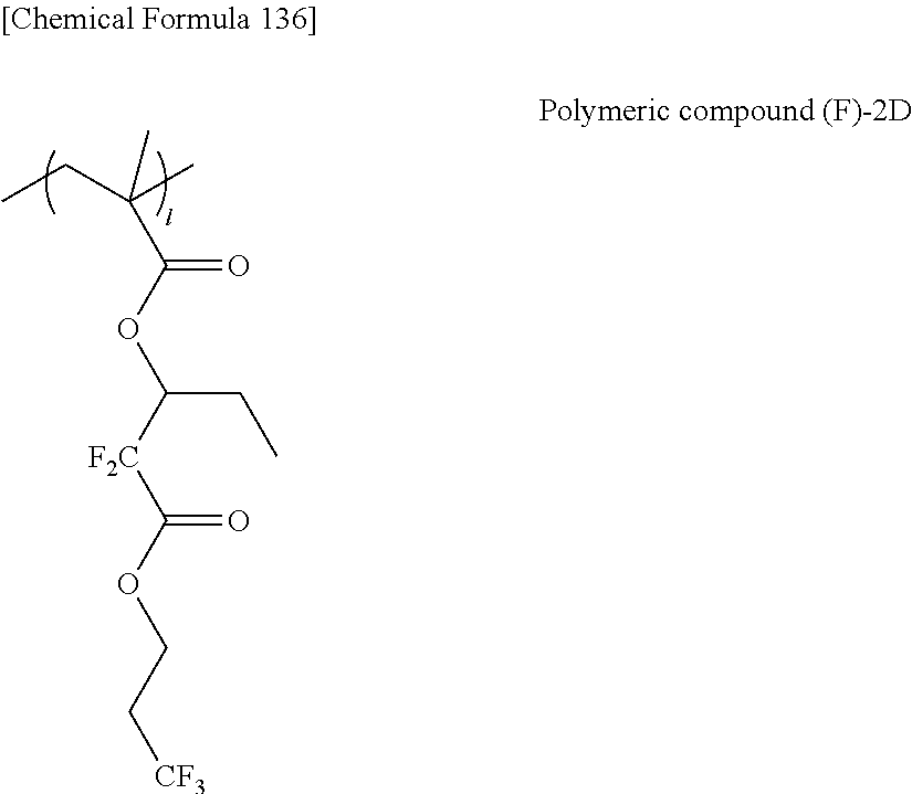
C(C(OC([F2C]C(OCC[CF3])=O)CC)=O)(CC)(C)C
